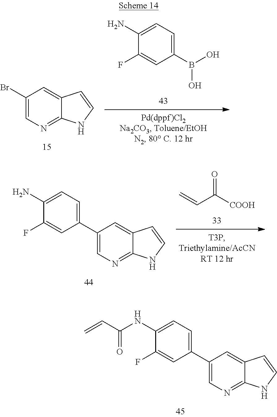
C1(F)=CC(B(O)O)=CC=C1N.C1(Br)=CN=C2C(=C1)C=CN2.C=CC([COOH])=O.C1(C2=CC=C(N)C(F)=C2)=CN=C2C(=C1)C=CN2.C1(C2=CC=C(NC(C=C)=O)C(F)=C2)=CN=C2C(=C1)C=CN2
